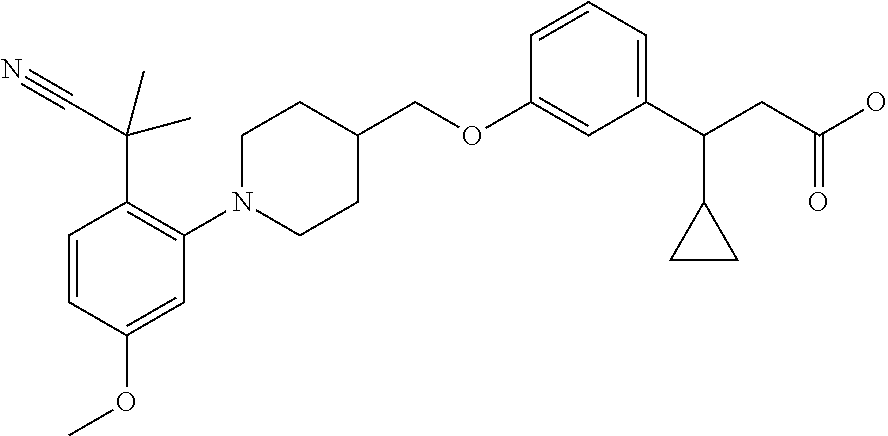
C1(OCC2CCN(C3=C(C(C#N)(C)C)C=CC(OC)=C3)CC2)=CC(C(CC(O)=O)C2CC2)=CC=C1
